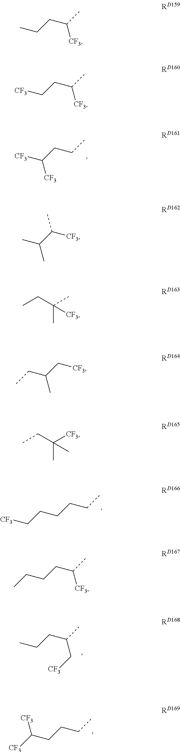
[CF3]C(CCC)[CF3].[CF3]CCCCCC.CCCC(C)C[CF3].[CF3]C(CCCC)[CF3].CCCC(C)[CF3].[CF3]CCC(C)[CF3].CC(C([CF3])C)C.CCC(C)(C)[CF3].CCC(C[CF3])C.CCC([CF3])(C)C.CCCCC(C)[CF3]
